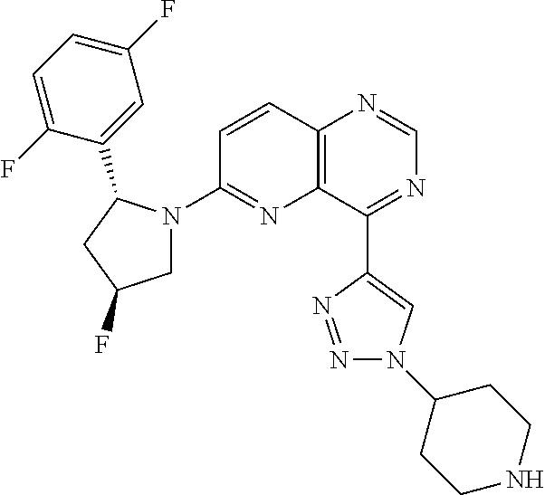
C12=C(C(C3=CN(C4CCNCC4)N=N3)=NC=N1)N=C(N1CC(F)CC1C1=CC(F)=CC=C1F)C=C2
